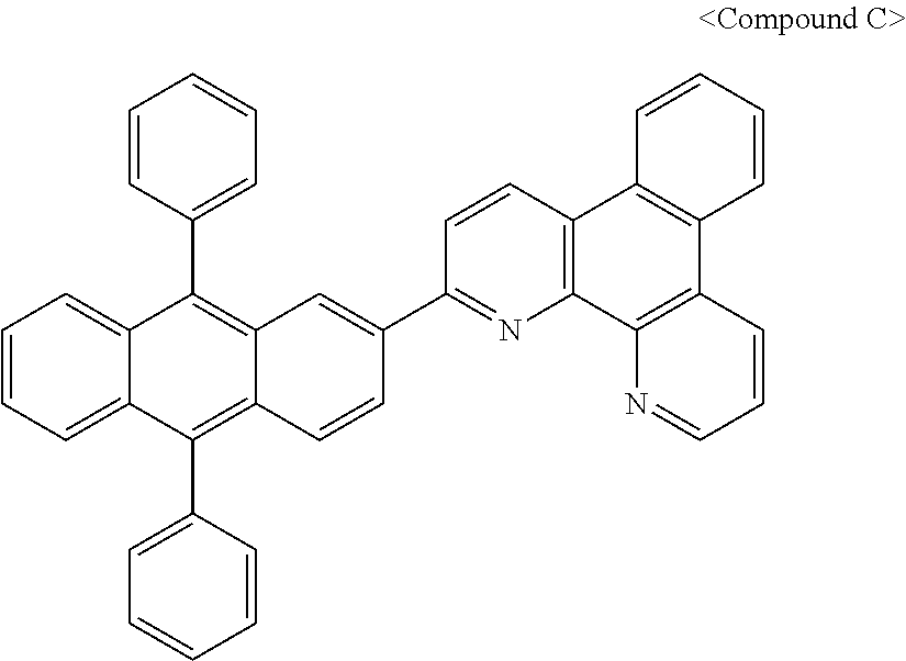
C1=CC=C2C(=C1)C(C1=CC=CC=C1)=C1C(=C2C2=CC=CC=C2)C=CC(C2=NC3=C(C=C2)C2=C(C4=C3N=CC=C4)C=CC=C2)=C1
